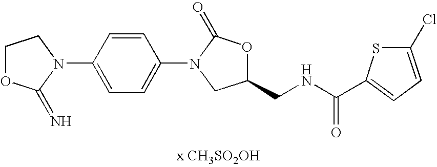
C1OC(=N)N(C2=CC=C(N3CC(CNC(C4=CC=C(Cl)S4)=O)OC3=O)C=C2)C1
